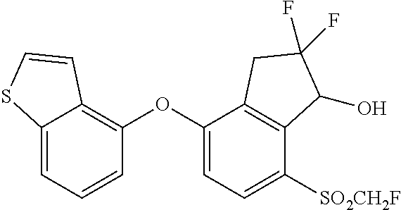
C12=CC=CC(OC3=CC=C([SO2CH2F])C4=C3CC(F)(F)C4O)=C1C=CS2
